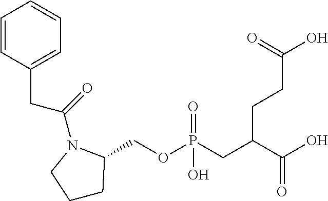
C1=CC(CC(=O)N2CCCC2COP(CC(C(O)=O)CCC(O)=O)(=O)O)=CC=C1
